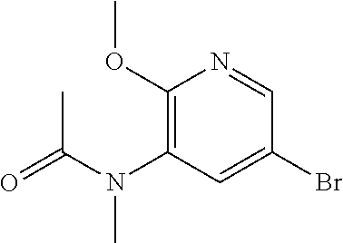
C1(OC)=C(N(C(C)=O)C)C=C(Br)C=N1
